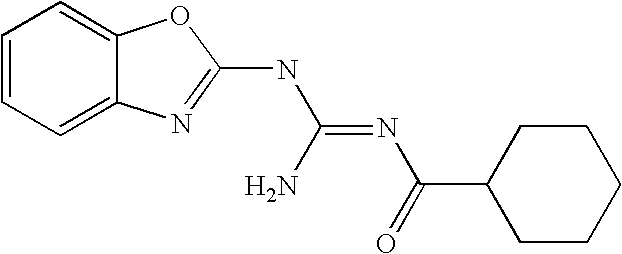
C1=CC=C2C(=C1)OC(NC(=NC(C1CCCCC1)=O)N)=N2
